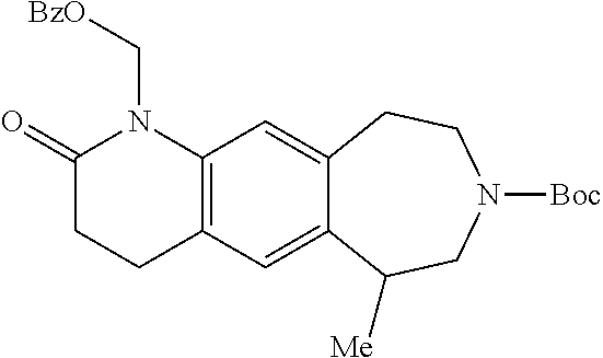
[BzO]CN1C(=O)CCC2=C1C=C1C(=C2)C([Me])CN([Boc])CC1
